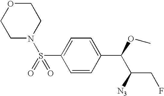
C1(S(N2CCOCC2)(=O)=O)=CC=C(C(OC)C([N3])CF)C=C1
